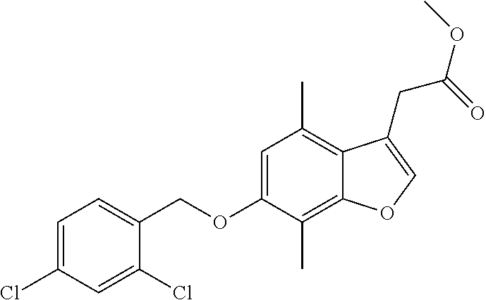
C(OC1=CC(C)=C2C(=C1C)OC=C2CC(OC)=O)C1=CC=C(Cl)C=C1Cl
